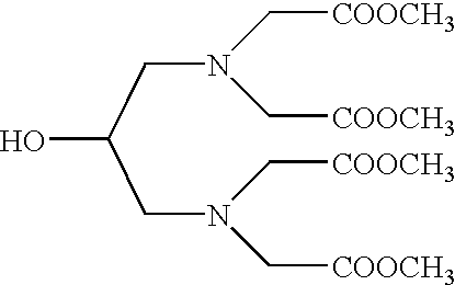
OC(CN(C[COOCH3])C[COOCH3])CN(C[COOCH3])C[COOCH3]
